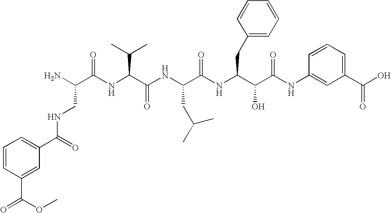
N(C(C1=CC=CC(C(=O)OC)=C1)=O)CC(N)C(=O)NC(C(C)C)C(=O)NC(CC(C)C)C(=O)NC(CC1=CC=CC=C1)C(O)C(=O)NC1=CC(C(O)=O)=CC=C1
